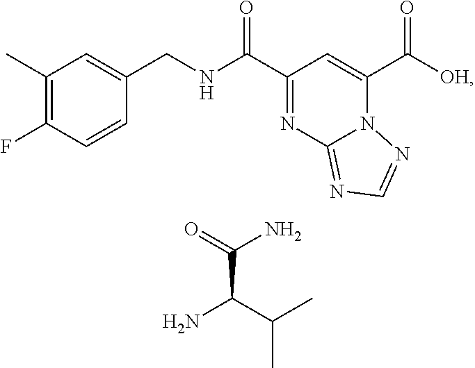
C1(C)=C(F)C=CC(CNC(C2=NC3=NC=NN3C(C([OH])=O)=C2)=O)=C1.NC(C(C)C)C(=O)N
